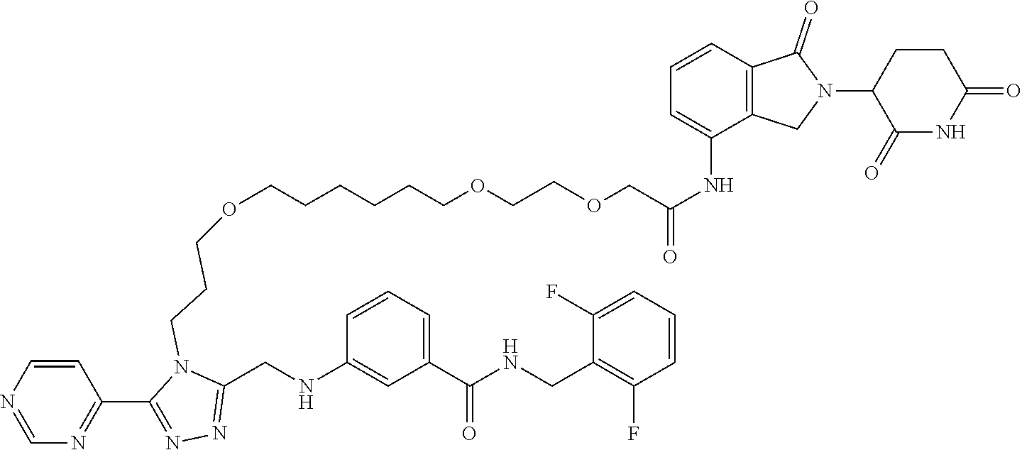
C(CCCCCOCCOCC(NC1=CC=CC2=C1CN(C1C(=O)NC(=O)CC1)C2=O)=O)OCCCN1C(CNC2=CC(C(NCC3=C(F)C=CC=C3F)=O)=CC=C2)=NN=C1C1=NC=NC=C1
